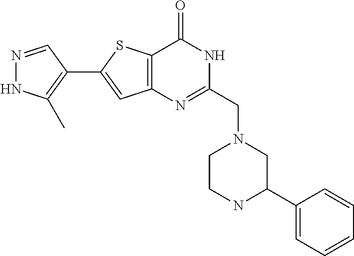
N1=CC(C2=CC3=C(S2)C(=O)NC(CN2CC(C4=CC=CC=C4)NCC2)=N3)=C(C)N1
